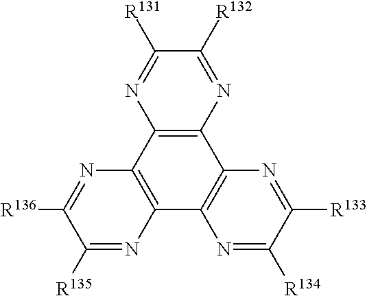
C12=C(C3=C(C4=C1N=C([R133])C([R134])=N4)N=C([R135])C([R136])=N3)N=C([R131])C([R132])=N2
